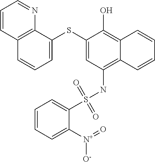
C12=C(NS(C3=CC=CC=C3[N+](=O)[O-])(=O)=O)C=C(SC3=CC=CC4=C3N=CC=C4)C(O)=C1C=CC=C2
